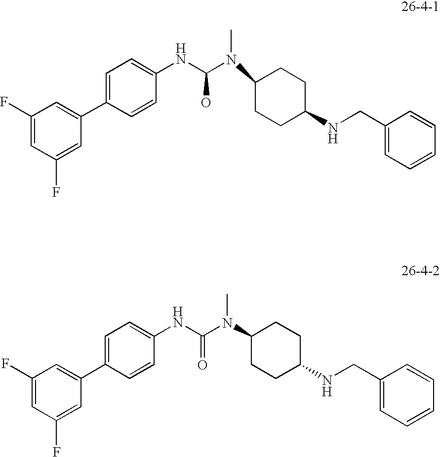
C1=C(F)C=C(C2=CC=C(NC(=O)N(C)C3CCC(NCC4=CC=CC=C4)CC3)C=C2)C=C1F.C1=C(F)C=C(C2=CC=C(NC(O)N(C)C3CCC(NCC4=CC=CC=C4)CC3)C=C2)C=C1F
